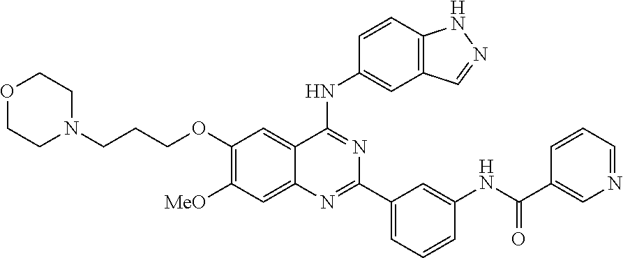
C1(OCCCN2CCOCC2)=C([MeO])C=C2C(=C1)C(NC1=CC3=C(C=C1)NN=C3)=NC(C1=CC=CC(NC(C3=CN=CC=C3)=O)=C1)=N2
